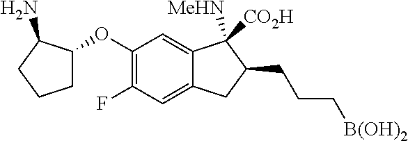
C1(OC2CCCC2N)=C(F)C=C2C(=C1)C([MeHN])([CO2H])C(CCC[B(OH)2])C2
